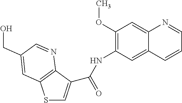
S1C=C(C(=O)NC2=C(OC)C=C3C(=C2)C=CC=N3)C2=C1C=C(CO)C=N2
